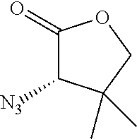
C1(=O)C([N3])C(C)(C)CO1
